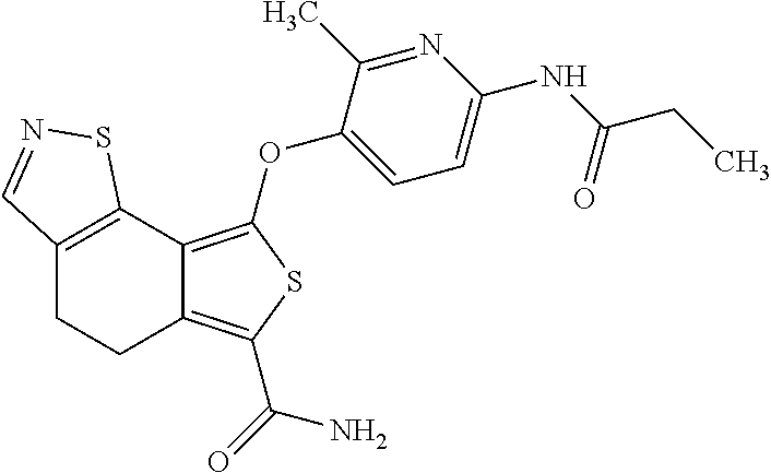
C12=C(C3=C(OC4=CC=C(NC(CC)=O)N=C4C)SC(C(=O)N)=C3CC1)SN=C2
